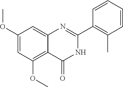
C1(OC)=CC(OC)=C2C(=C1)N=C(C1=C(C)C=CC=C1)NC2=O
